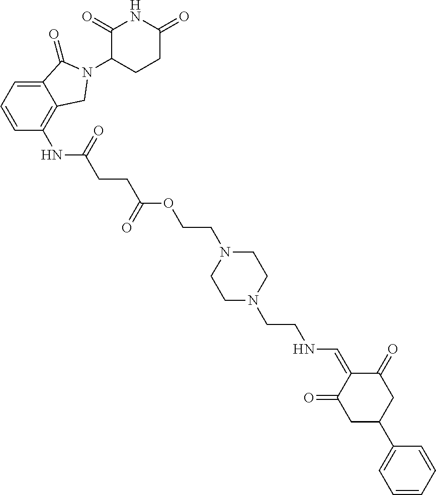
C12=CC=CC(NC(CCC(OCCN3CCN(CCNC=C4C(=O)CC(C5=CC=CC=C5)CC4=O)CC3)=O)=O)=C1CN(C1CCC(=O)NC1=O)C2=O
